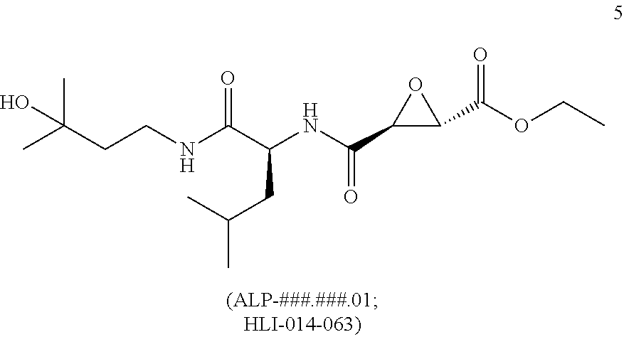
CC(CCNC(C(NC(C1C(C(OCC)=O)O1)=O)CC(C)C)=O)(C)O
